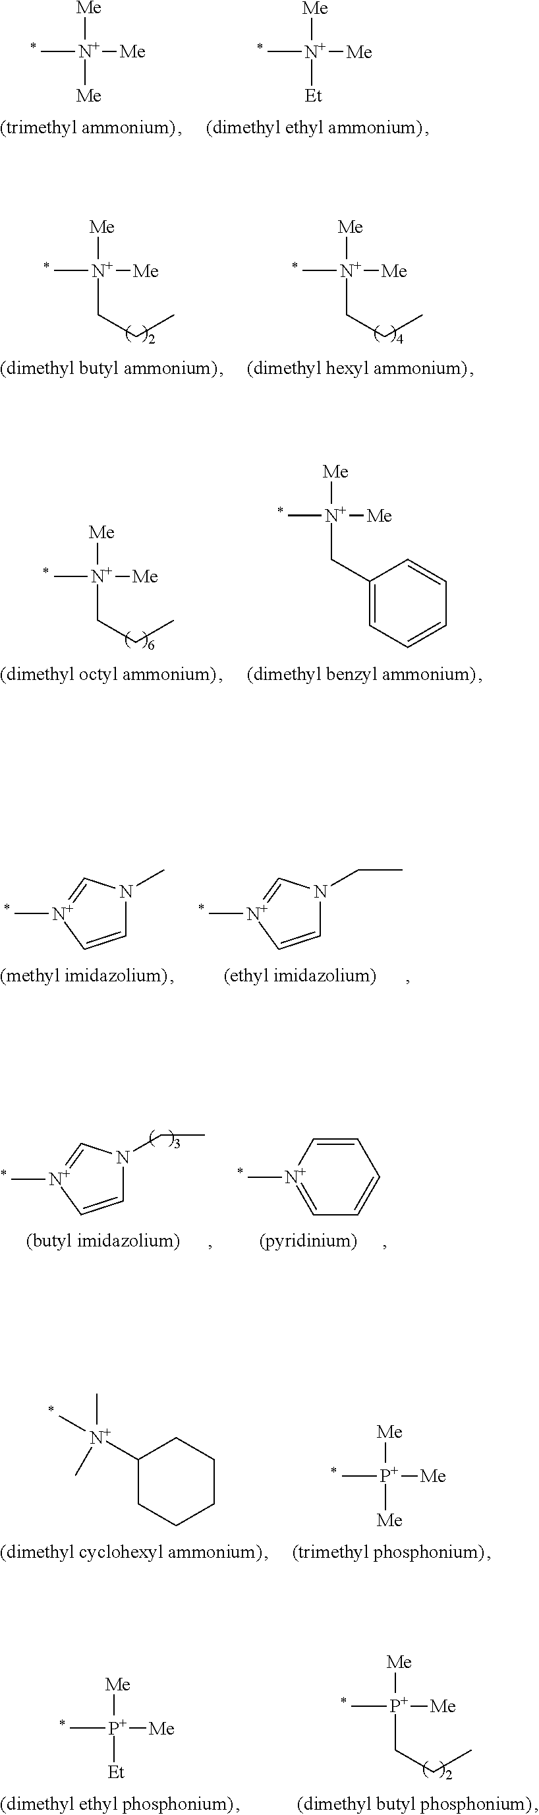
C[N+]([Me])([Me])[Me].C[N+]([Me])([Et])[Me].C[N+]([Me])(CCC)[Me].C[N+]([Me])(CCC)[Me].C[N+]([Me])(CCC)[Me].C[N+]([Me])(CC1=CC=CC=C1)[Me].C[N+]1=CN(C)C=C1.C[N+]1=CN(CC)C=C1.C[N+]1=CN(CC)C=C1.C[N+]1=CC=CC=C1.C1([N+](C)(C)C)CCCCC1.C[P+]([Me])([Me])[Me].C[P+]([Me])(CCC)[Me].C[P+]([Me])([Et])[Me]
